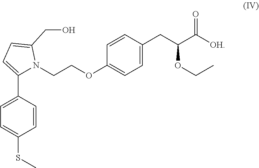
C1=C(SC)C=CC(C2=CC=C(CO)N2CCOC2=CC=C(CC(C([OH])=O)OCC)C=C2)=C1
